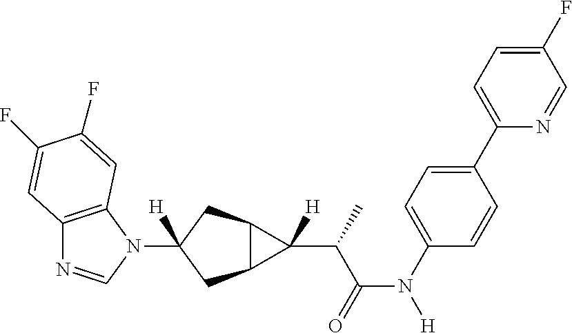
C12=C(N(C3([H])CC4C(C3)C4(C(C(N([H])C3=CC=C(C4=CC=C(F)C=N4)C=C3)=O)C)[H])C=N1)C=C(F)C(F)=C2
